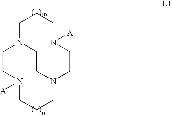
C1CN([A])CCCN2CCN([A])CCCN1CC2
